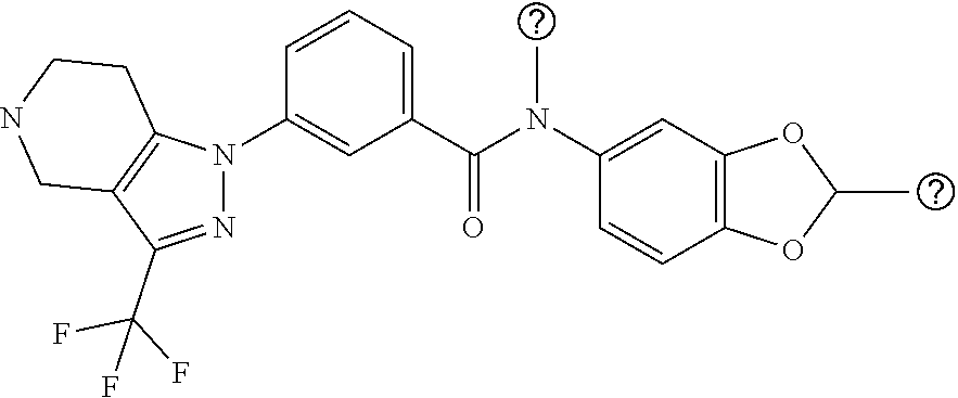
C1(N(C(C2=CC=CC(N3N=C(C(F)(F)F)C4=C3CCNC4)=C2)=O)C)=CC2=C(C=C1)OC(C)O2
